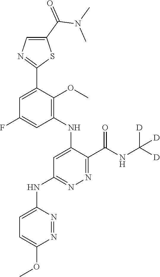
C1=C(C2=NC=C(C(=O)N(C)C)S2)C(OC)=C(NC2=CC(NC3=CC=C(OC)N=N3)=NN=C2C(NC([D])([D])[D])=O)C=C1F
